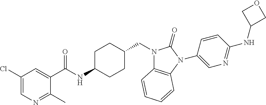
C1(Cl)=CN=C(C)C(C(NC2CCC(CN3C4=C(N(C5=CN=C(NC6COC6)C=C5)C3=O)C=CC=C4)CC2)=O)=C1
